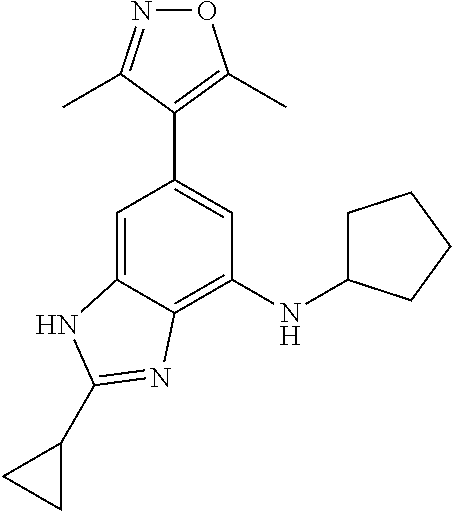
N1=C(C)C(C2=CC(NC3CCCC3)=C3C(=C2)NC(C2CC2)=N3)=C(C)O1
